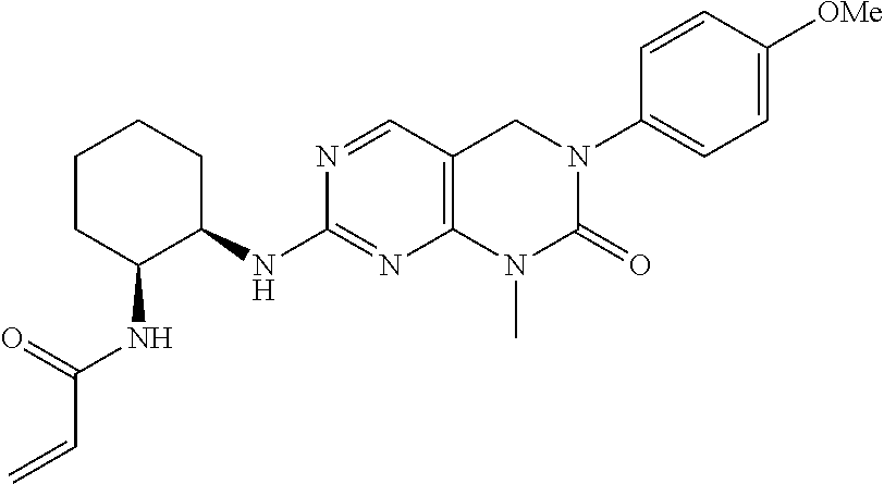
N(C1=NC2=C(C=N1)CN(C1=CC=C([OMe])C=C1)C(=O)N2C)C1CCCCC1NC(C=C)=O
